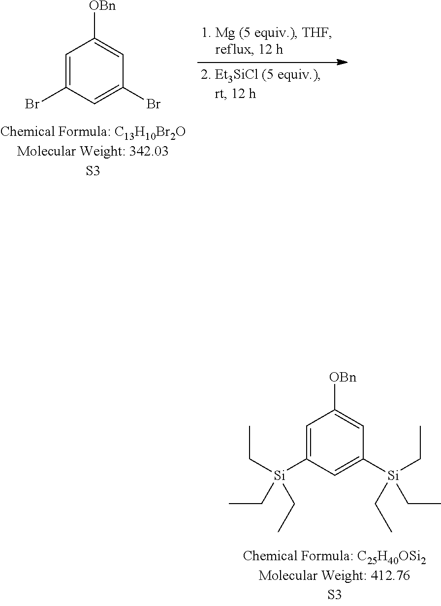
C1=C(Br)C=C(Br)C=C1[OBn].C1=C([Si](CC)(CC)CC)C=C([Si](CC)(CC)CC)C=C1[OBn]
